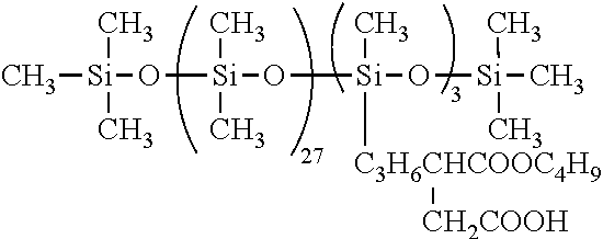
C[Si](O[Si](C)(C)O[Si](O[Si](C)(C)C)(C)[C3H6CHCOOC4H9][CH2COOH])(C)C
